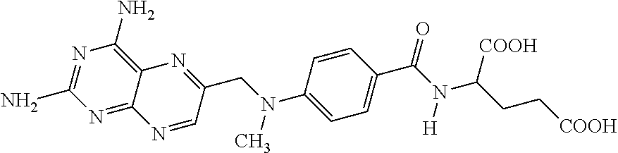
N1=C(N)N=C2C(=C1N)N=C(CN(C1=CC=C(C(N(C(CC[COOH])[COOH])[H])=O)C=C1)C)C=N2
